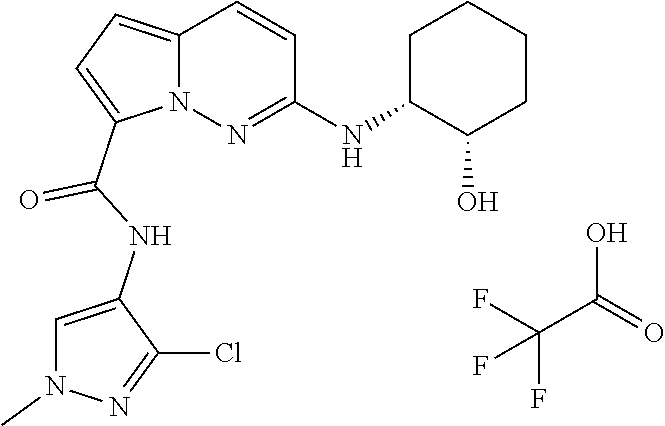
C(C(O)=O)(F)(F)F.N12C(=CC=C1C(NC1=CN(C)N=C1Cl)=O)C=CC(NC1C(O)CCCC1)=N2
